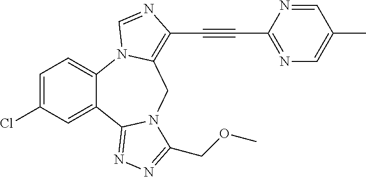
C1=C(Cl)C=C2C(=C1)N1C(=C(C#CC3=NC=C(C)C=N3)N=C1)CN1C2=NN=C1COC
